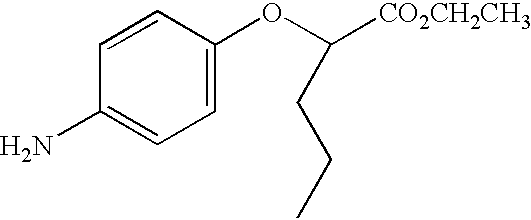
C1=CC(N)=CC=C1OC([CO2CH2CH3])CCC
